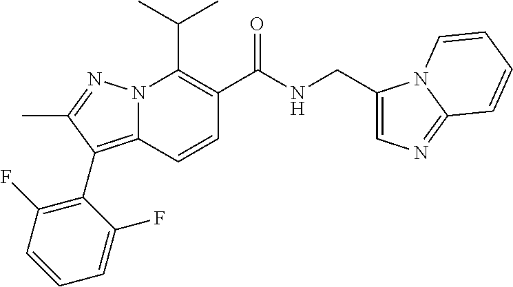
CC(C)C1=C(C(NCC2=CN=C3N2C=CC=C3)=O)C=CC2=C(C3=C(F)C=CC=C3F)C(C)=NN12
